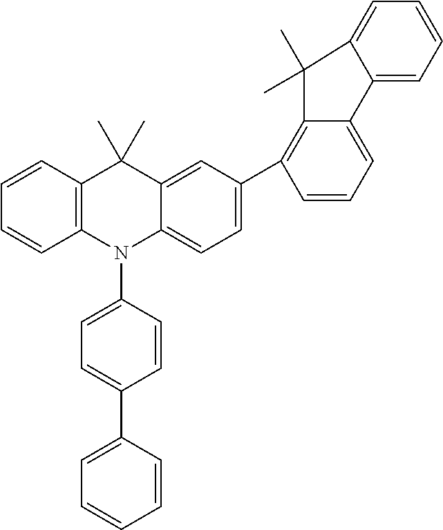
C1=CC2=C(C=C1)N(C1=CC=C(C3=CC=CC=C3)C=C1)C1=CC=C(C3=C4C(=CC=C3)C3=CC=CC=C3C4(C)C)C=C1C2(C)C
